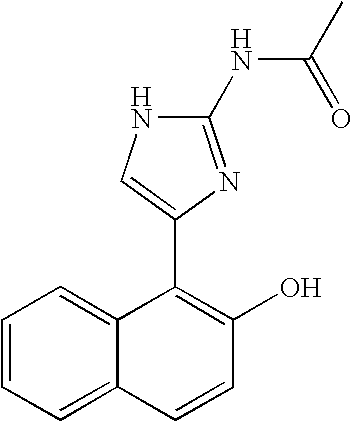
C1=CC=C2C(=C1)C(C1=CNC(NC(=O)C)=N1)=C(O)C=C2
